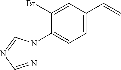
N1=CN=CN1C1=CC=C(C=C)C=C1Br
